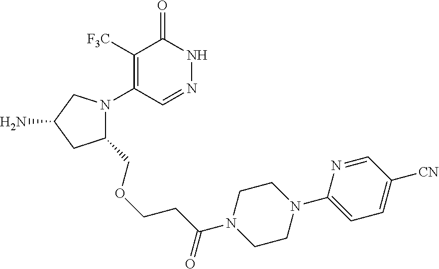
C1([F3C])=C(N2C(COCCC(=O)N3CCN(C4=CC=C([CN])C=N4)CC3)CC(N)C2)C=NNC1=O
